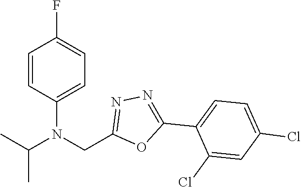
C1=CC(N(C(C)C)CC2=NN=C(C3=CC=C(Cl)C=C3Cl)O2)=CC=C1F
